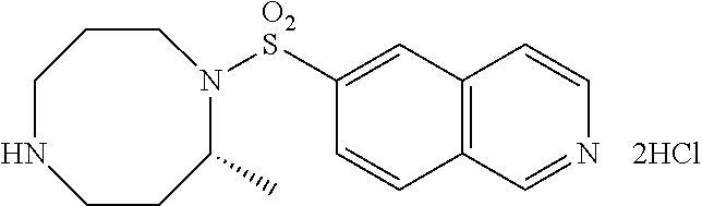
C1([O2S]N2C(C)CCNCCC2)=CC2=C(C=C1)C=NC=C2.[2HCl]
